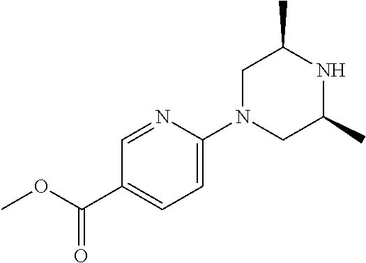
N1=CC(C(OC)=O)=CC=C1N1CC(C)NC(C)C1
